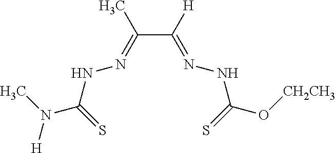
C(C(=NNC(O[CH2CH3])=S)[H])(=NNC(N(C)[H])=S)C
